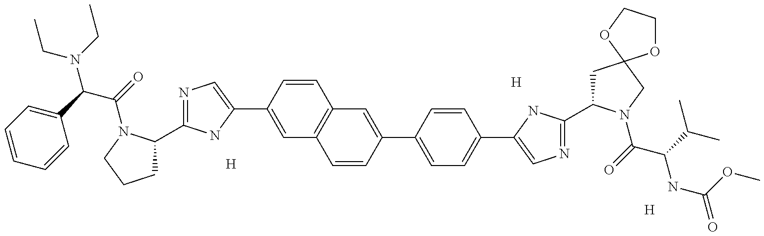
[H].[H].N1=C(C2CCCN2C(C(N(CC)CC)C2=CC=CC=C2)=O)NC(C2=CC3=C(C=C2)C=C(C2=CC=C(C4=CN=C(C5CC6(CN5C(C(NC(=O)OC)C(C)C)=O)OCCO6)N4)C=C2)C=C3)=C1.[H]
